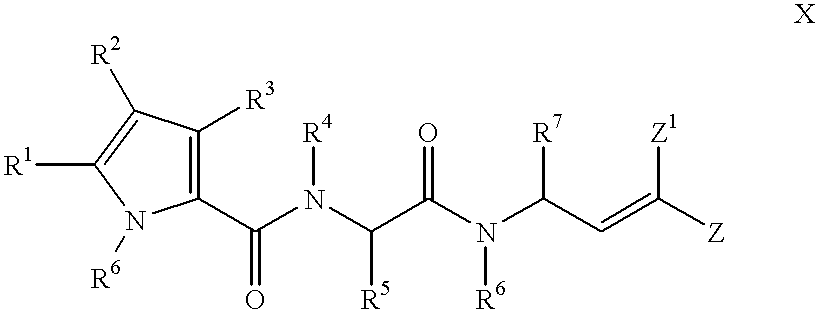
C1(C(N([R4])C(C(N(C(C=C([Z])[Z1])[R7])[R6])=O)[R5])=O)=C([R3])C([R2])=C([R1])N1[R6]
